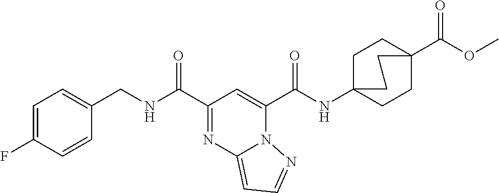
C1(C(NCC2=CC=C(F)C=C2)=O)=NC2=CC=NN2C(C(NC23CCC(C(=O)OC)(CC2)CC3)=O)=C1
